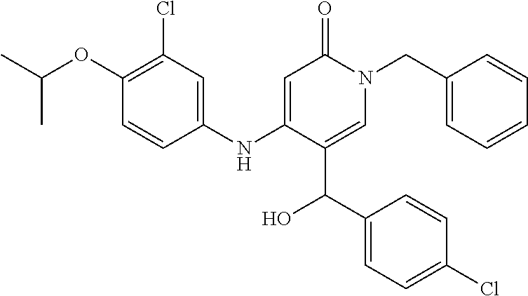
C1(Cl)=C(OC(C)C)C=CC(NC2=CC(=O)N(CC3=CC=CC=C3)C=C2C(C2=CC=C(Cl)C=C2)O)=C1
